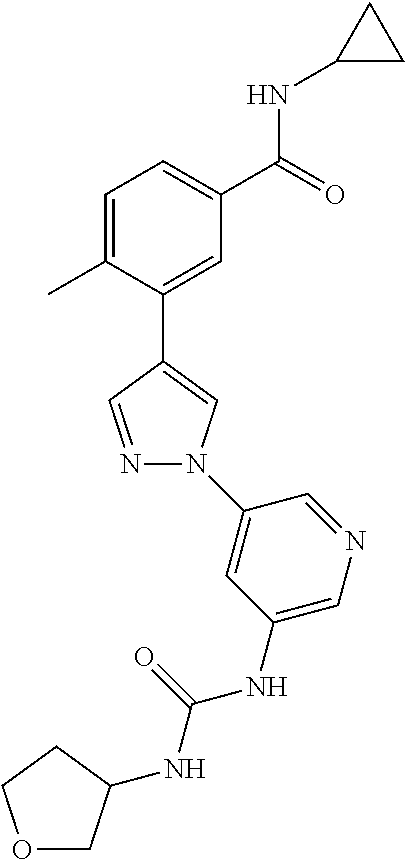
C1=C(C)C(C2=CN(C3=CC(NC(NC4COCC4)=O)=CN=C3)N=C2)=CC(C(=O)NC2CC2)=C1
